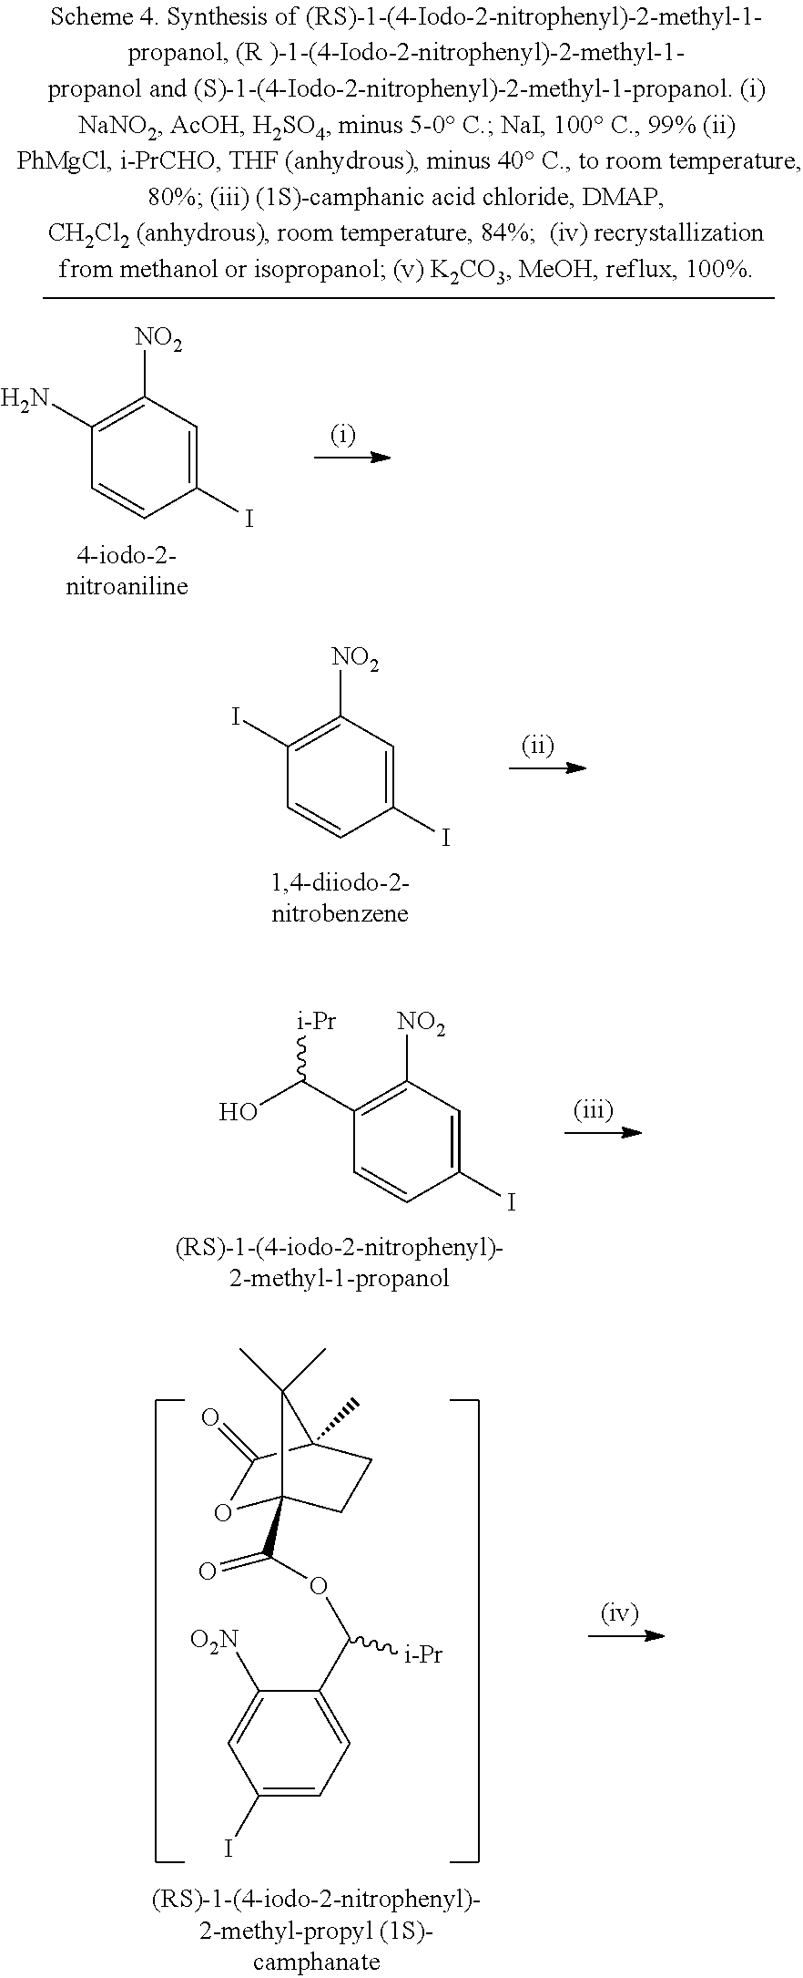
C1(C(O)[i-Pr])=C([NO2])C=C(I)C=C1.C1(N)=C([NO2])C=C(I)C=C1.C1(I)=C([NO2])C=C(I)C=C1.C1(I)=CC=C(C(OC(=O)C23OC(=O)C(C)(CC2)C3(C)C)[i-Pr])C([O2N])=C1
